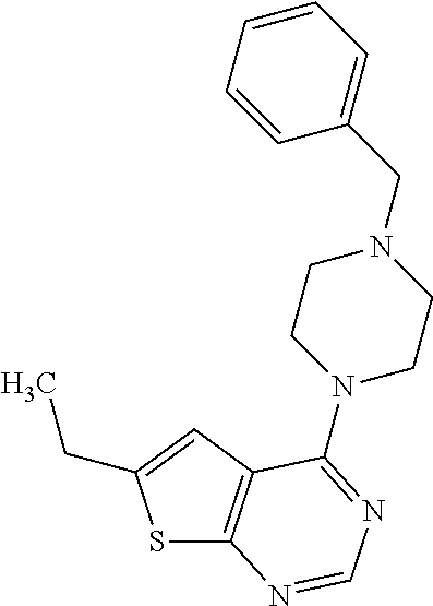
S1C2=C(C=C1CC)C(N1CCN(CC3=CC=CC=C3)CC1)=NC=N2
